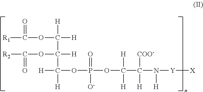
[R1]C(OC([H])(C([H])(OC([R2])=O)C([H])(OP(OC(C(N([Y][X])[H])([COO-])[H])([H])[H])([O-])=O)[H])[H])=O
